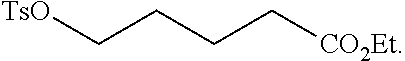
[TsO]CCCC[CO2Et]
